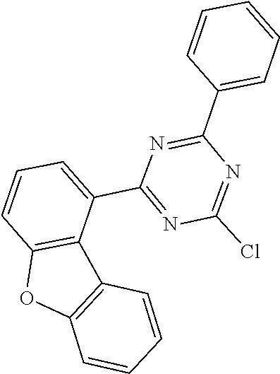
C1(C2=CC=CC=C2)=NC(C2=CC=CC3=C2C2=C(C=CC=C2)O3)=NC(Cl)=N1
